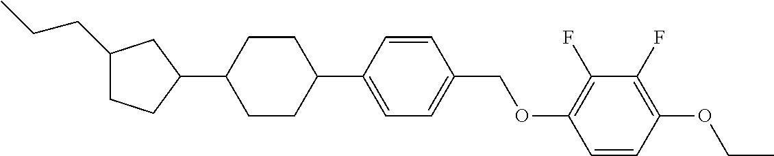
C1(CCC)CCC(C2CCC(C3=CC=C(COC4=C(F)C(F)=C(OCC)C=C4)C=C3)CC2)C1
